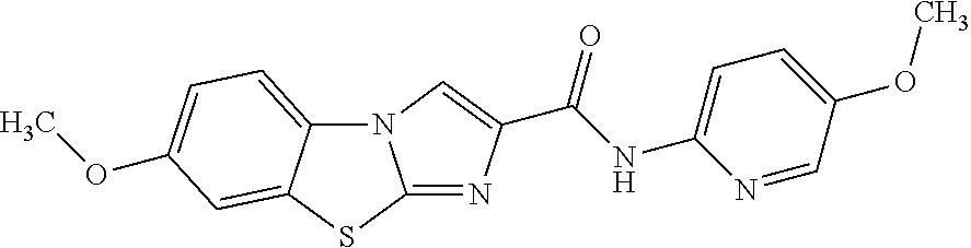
N12C3=CC=C(OC)C=C3SC1=NC(C(=O)NC1=CC=C(OC)C=N1)=C2
